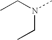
C(C)N(C)CC
